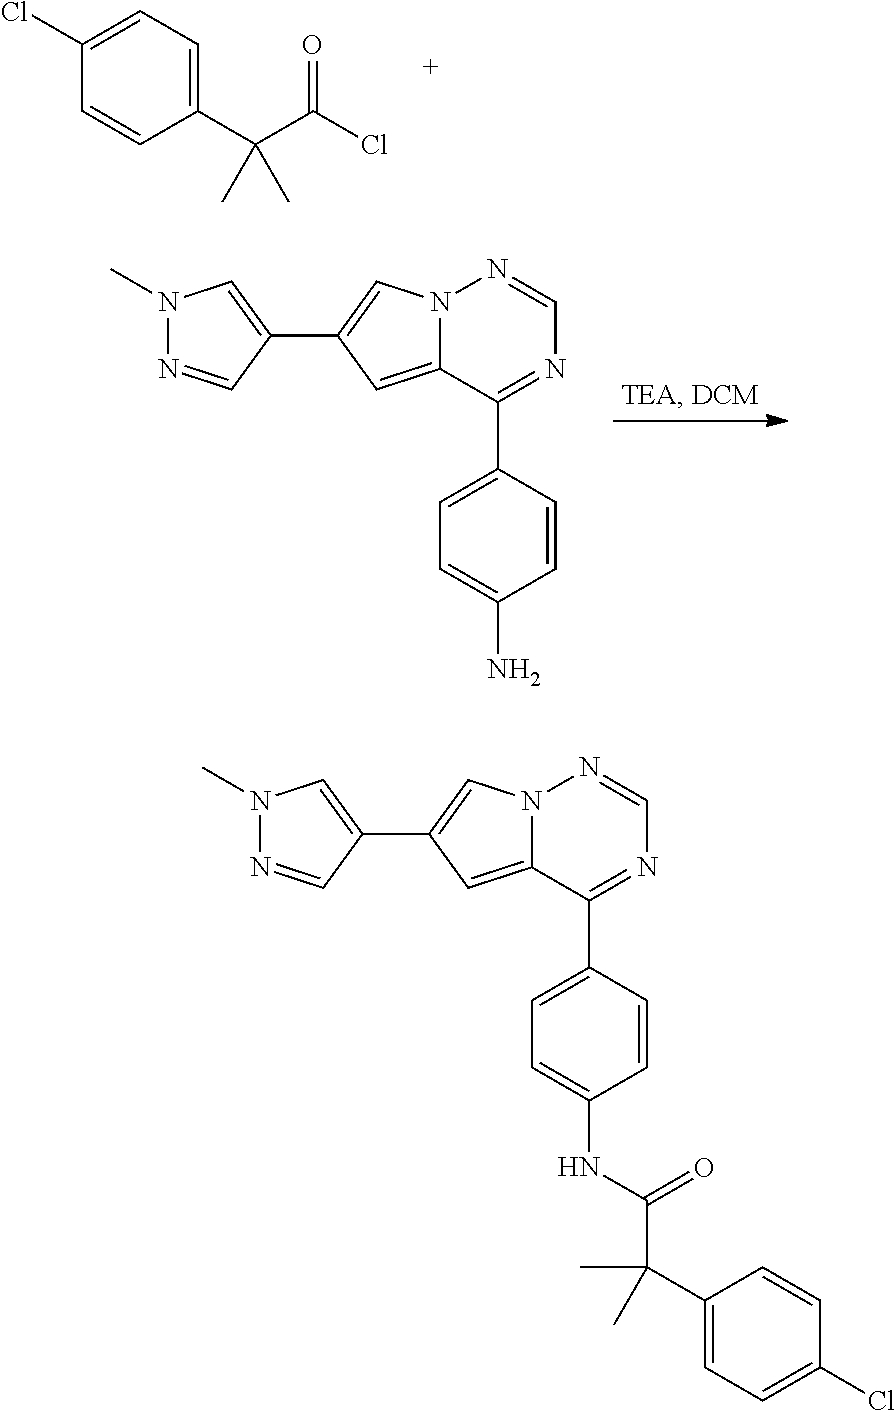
N1(C)N=CC(C2=CN3C(=C2)C(C2=CC=C(N)C=C2)=NC=N3)=C1.C1=CC(C(C(Cl)=O)(C)C)=CC=C1Cl.N1(C)N=CC(C2=CN3C(=C2)C(C2=CC=C(NC(C(C4=CC=C(Cl)C=C4)(C)C)=O)C=C2)=NC=N3)=C1
